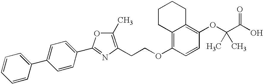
C(COC1=C2C(=C(OC(C(O)=O)(C)C)C=C1)CCCC2)C1=C(C)OC(C2=CC=C(C3=CC=CC=C3)C=C2)=N1
